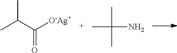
C(C([O-Ag+])=O)(C)C.CC(N)(C)C
